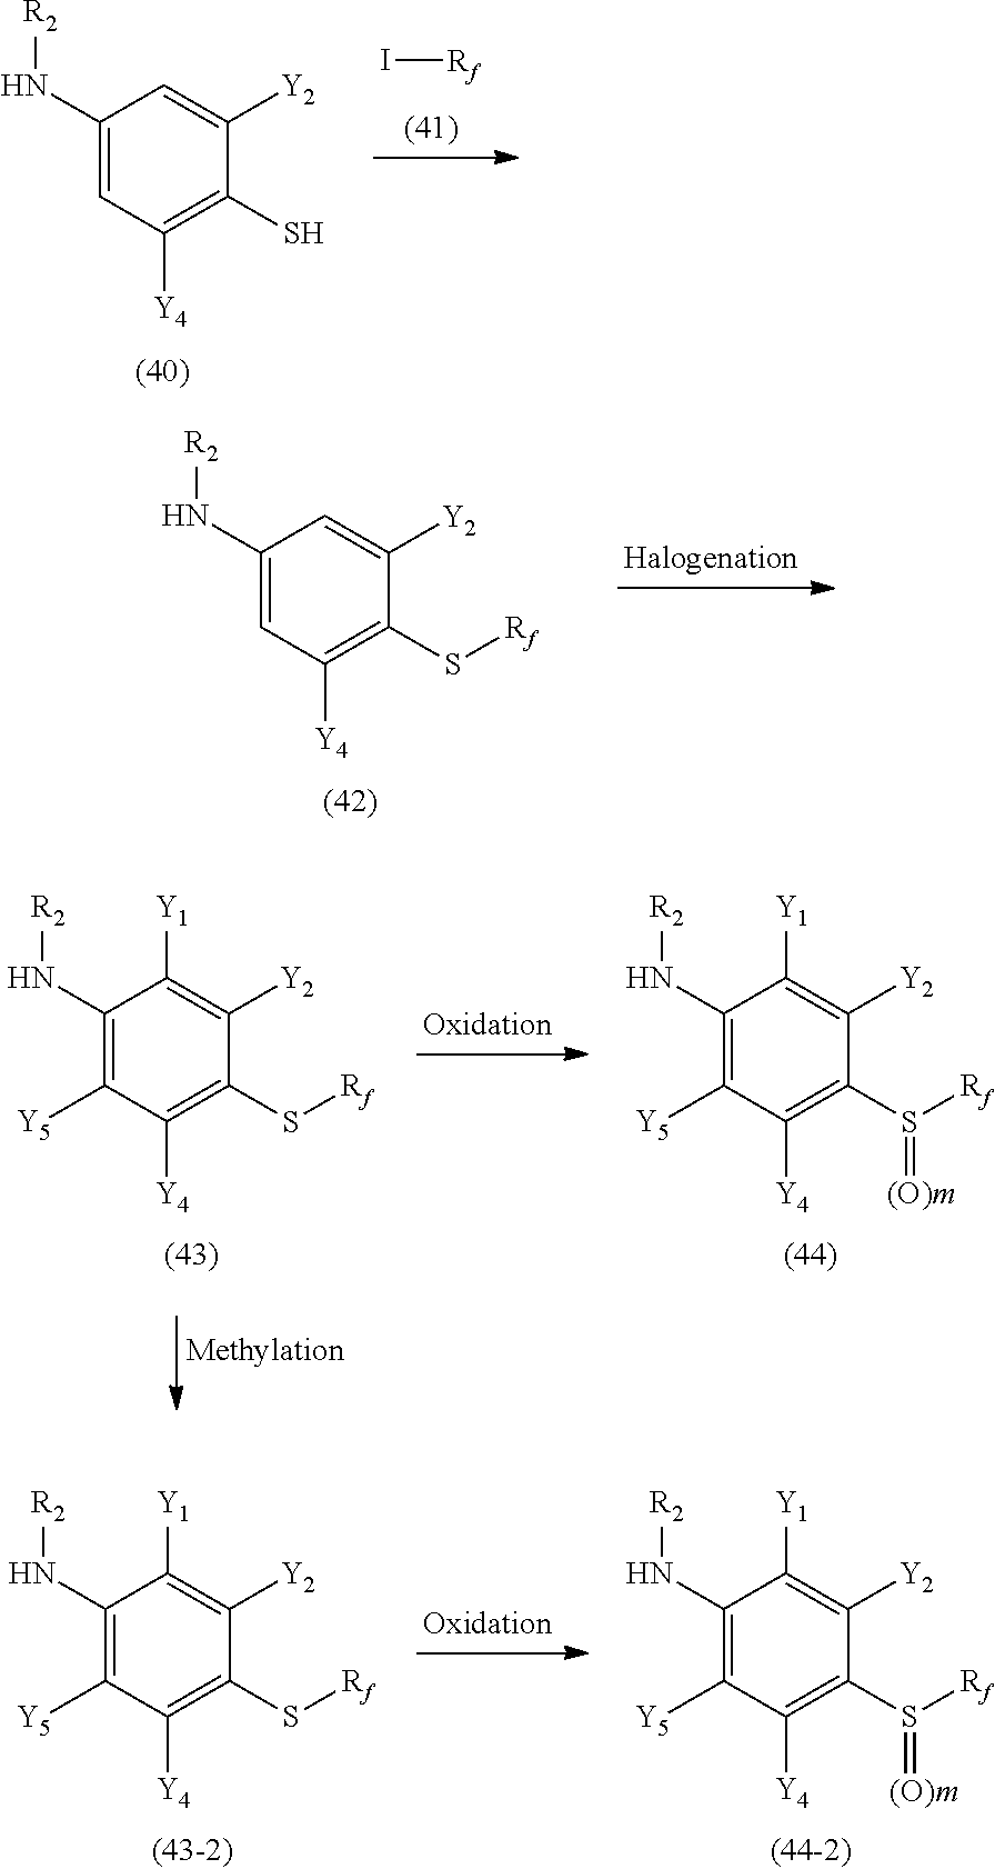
I[Rf].C1(N[R2])=CC([Y4])=C(S)C([Y2])=C1.C1(N[R2])=CC([Y4])=C(S[Rf])C([Y2])=C1.C1(N[R2])=C([Y5])C([Y4])=C(S([Rf])=[(O)m])C([Y2])=C1[Y1].C1(N[R2])=C([Y5])C([Y4])=C(S[Rf])C([Y2])=C1[Y1].C1(N[R2])=C([Y5])C([Y4])=C(S([Rf])=[(O)m])C([Y2])=C1[Y1].C1(N[R2])=C([Y5])C([Y4])=C(S[Rf])C([Y2])=C1[Y1]
